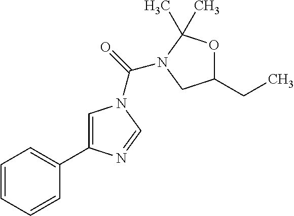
C1=CC=CC(C2=CN(C(=O)N3C(C)(C)OC(CC)C3)C=N2)=C1
